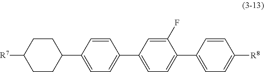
C1=C(C2CCC([R7])CC2)C=CC(C2=CC=C(C3=CC=C([R8])C=C3)C(F)=C2)=C1
